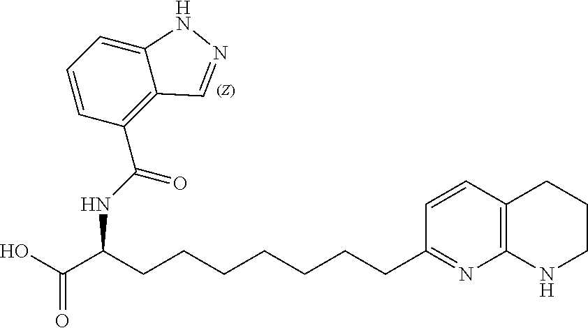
C(CCCCCCCC1=NC2=C(C=C1)CCCN2)(C(O)=O)NC(C1=C2C(=CC=C1)NN=C2)=O
